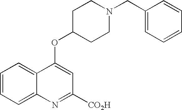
C1=CC=C2C(=C1)C(OC1CCN(CC3=CC=CC=C3)CC1)=CC([CO2H])=N2
